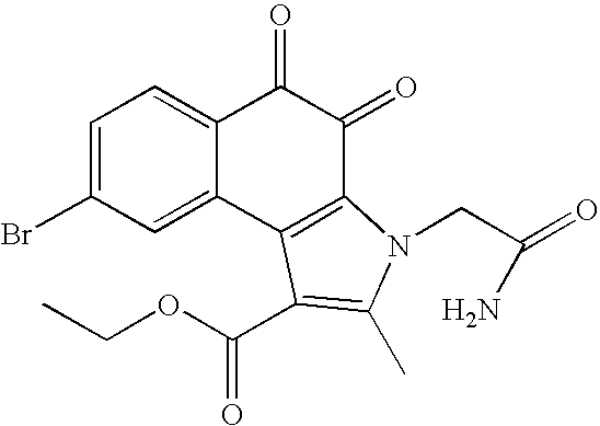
C1=C(Br)C=C2C(=C1)C(=O)C(=O)C1=C2C(C(OCC)=O)=C(C)N1CC(=O)N
